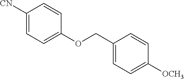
[CN]C1=CC=C(OCC2=CC=C([OCH3])C=C2)C=C1
